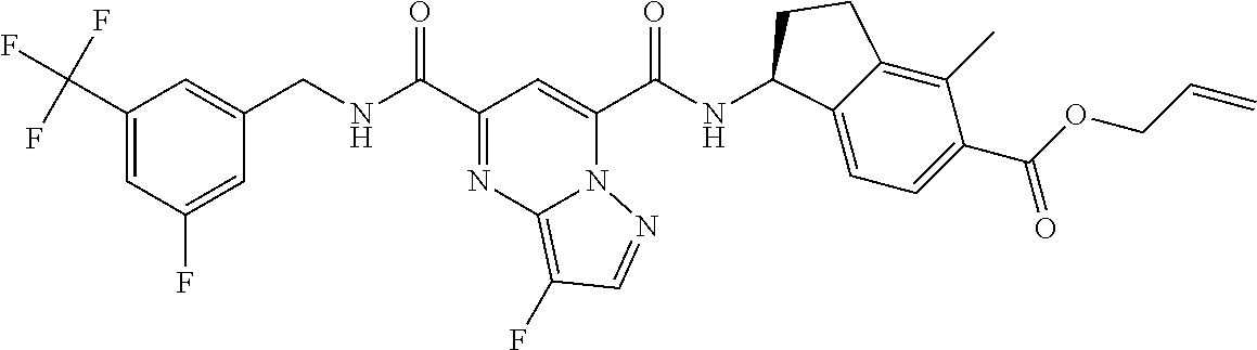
C(NC(C1=NC2=C(F)C=NN2C(C(NC2C3=CC=C(C(OCC=C)=O)C(C)=C3CC2)=O)=C1)=O)C1=CC(C(F)(F)F)=CC(F)=C1
